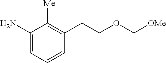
C1(N)=CC=CC(CCOC[OMe])=C1[Me]
